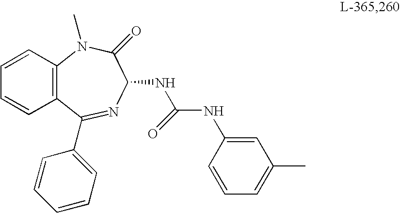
C12=C(N(C)C(=O)C(NC(NC3=CC(C)=CC=C3)=O)N=C1C1=CC=CC=C1)C=CC=C2
